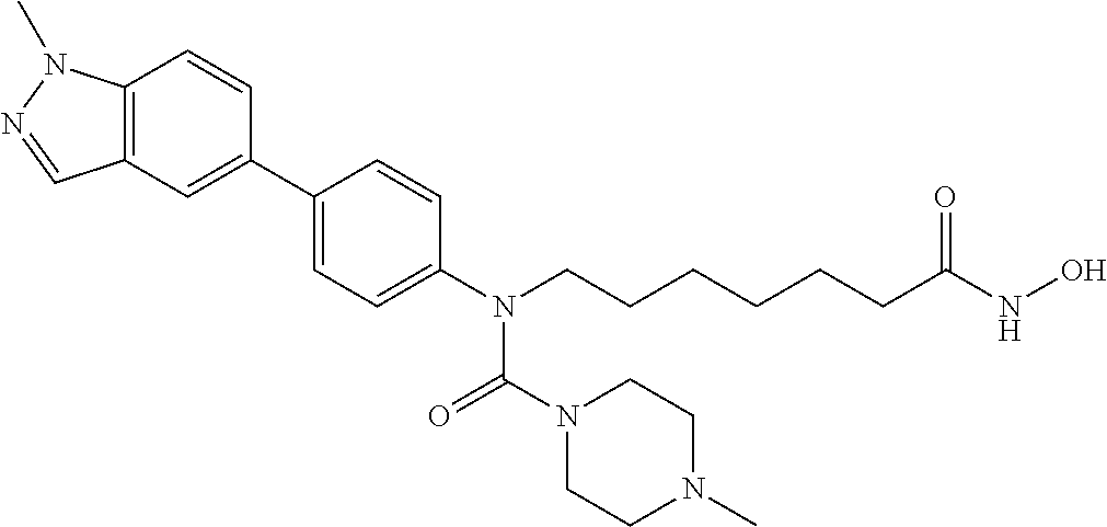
C12=C(C=C(C3=CC=C(N(CCCCCCC(NO)=O)C(N4CCN(C)CC4)=O)C=C3)C=C1)C=NN2C
